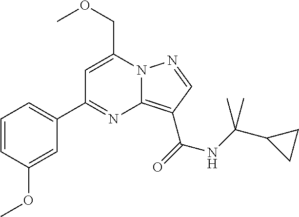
C1=CC(OC)=CC(C2=NC3=C(C(=O)NC(C4CC4)(C)C)C=NN3C(COC)=C2)=C1
